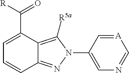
C1=C(C([R])=O)C2=C([R5a])N(C3=CN=C[A]=C3)N=C2C=C1
